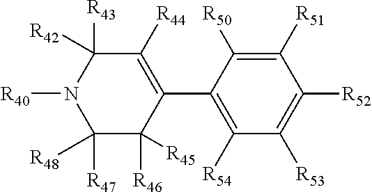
C1(C2=C([R44])C([R42])([R43])N([R40])C([R48])([R47])C2([R46])[R45])=C([R54])C([R53])=C([R52])C([R51])=C1[R50]
